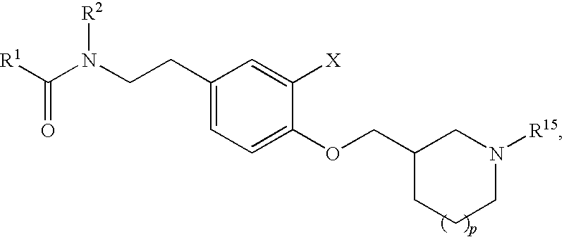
C(CC1=CC=C(OCC2CCCN([R15])C2)C([X])=C1)N(C([R1])=O)[R2]
